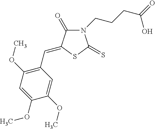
N1(CCCC(=O)O)C(=O)C(=CC2=C(OC)C=C(OC)C(OC)=C2)SC1=S
